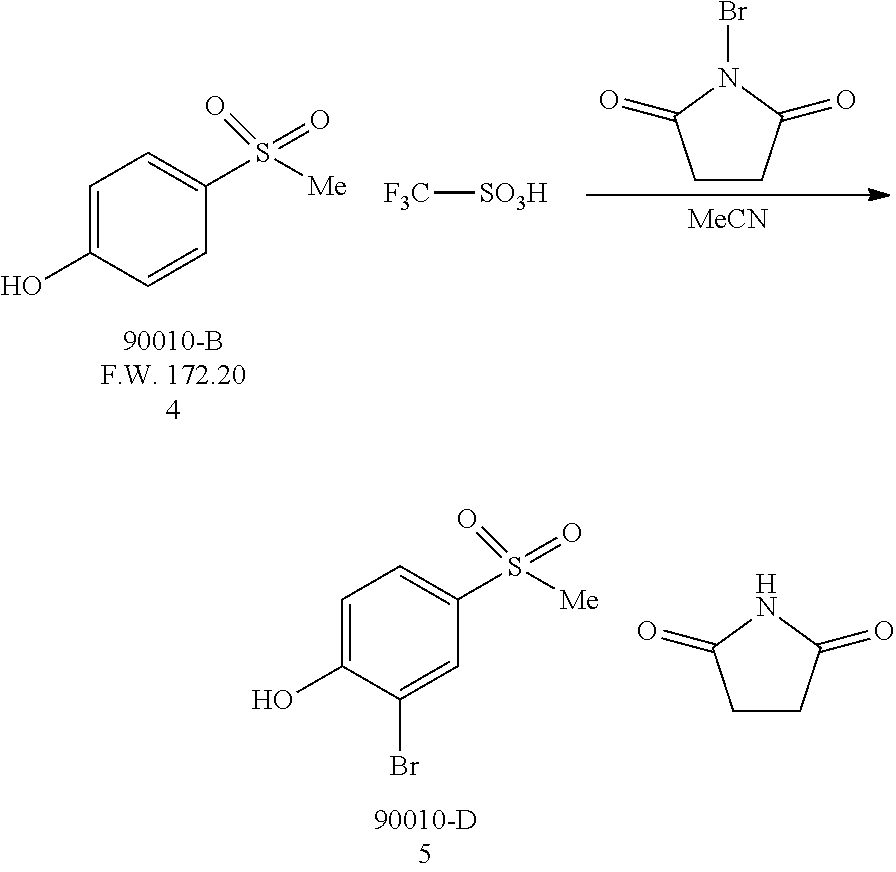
[MeCN].C1CC(=O)N(Br)C1=O.S([Me])(=O)(=O)C1=CC=C(O)C=C1.[F3C][SO3H].S([Me])(=O)(=O)C1=CC=C(O)C(Br)=C1.C1CC(=O)NC1=O
